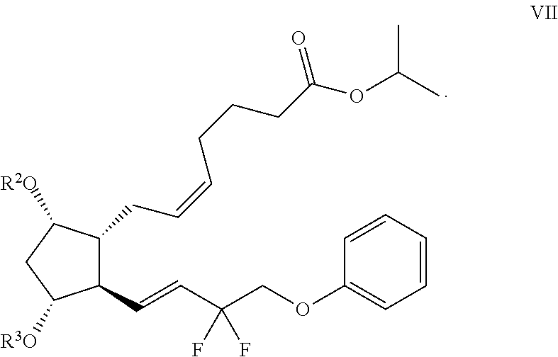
C1(C=CC(COC2=CC=CC=C2)(F)F)C(CC=CCCCC(OC(C)C)=O)C([R2O])CC1[R3O]
